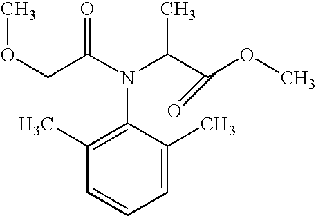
C1(C)=C(N(C(COC)=O)C(C(OC)=O)C)C(C)=CC=C1
